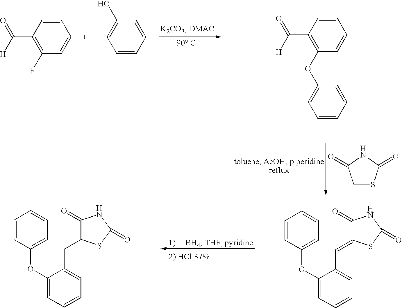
C1(OC2=CC=CC=C2C=C2C(=O)NC(=O)S2)=CC=CC=C1.C1(OC2=CC=CC=C2CC2C(=O)NC(=O)S2)=CC=CC=C1.C1SC(=O)NC1=O.C(C1=C(OC2=CC=CC=C2)C=CC=C1)(=O)[H].C(C1=C(F)C=CC=C1)(=O)[H].C1=CC=CC=C1O
